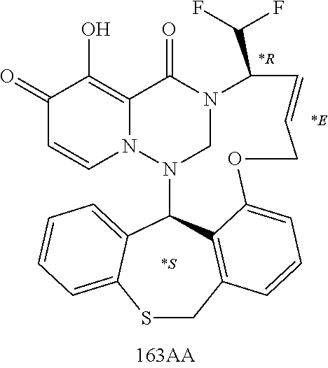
C1(=O)C=CN2C(=C1O)C(=O)N1CN2C2C3=CC=CC=C3SCC3=C2C(=CC=C3)OCC=CC1C(F)F.[*S].[*E].[*R]
